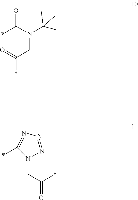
*C(N(CC(=O)*)C(C)(C)C)=O.C1(*)=NN=NN1CC(*)=O
